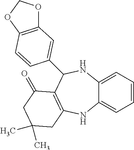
C1=CC=C2C(=C1)NC1=C(C(=O)CC(C)(C)C1)C(C1=CC3=C(OCO3)C=C1)N2
